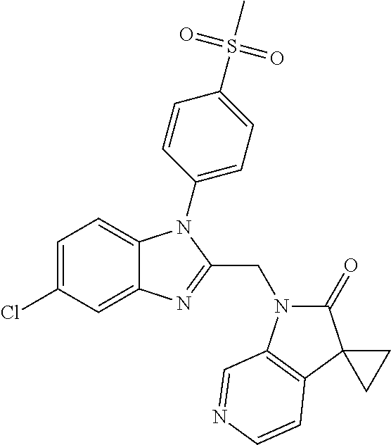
C1=C(Cl)C=C2C(=C1)N(C1=CC=C(S(=O)(=O)C)C=C1)C(CN1C(=O)C3(C4=C1C=NC=C4)CC3)=N2
